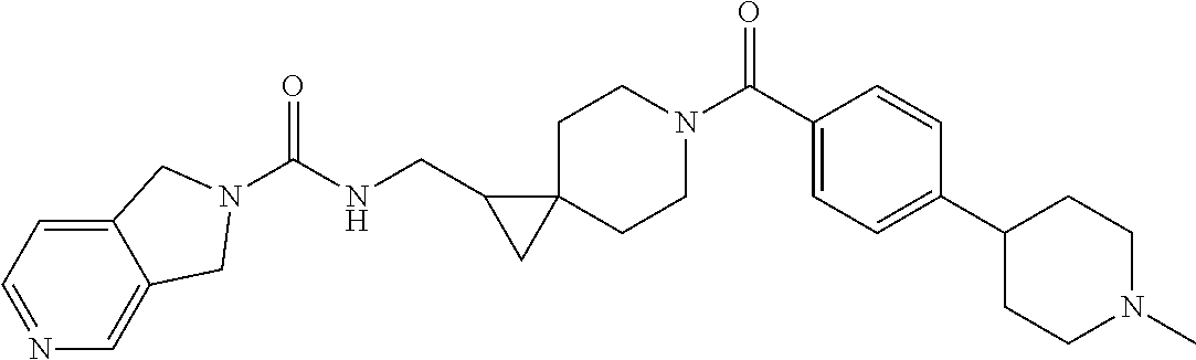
O=C(C1=CC=C(C2CCN(C)CC2)C=C1)N1CCC2(CC1)C(CNC(=O)N1CC3=CN=CC=C3C1)C2
